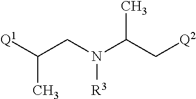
[Q1]C(CN(C(C[Q2])C)[R3])C
